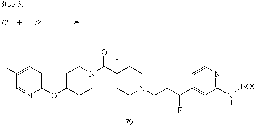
C1(OC2=CC=C(F)C=N2)CCN(C(C2(F)CCN(CCC(C3=CC(N[BOC])=NC=C3)F)CC2)=O)CC1
